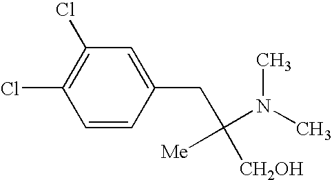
ClC1=C(Cl)C=C(CC(N(C)C)([Me])[CH2OH])C=C1
